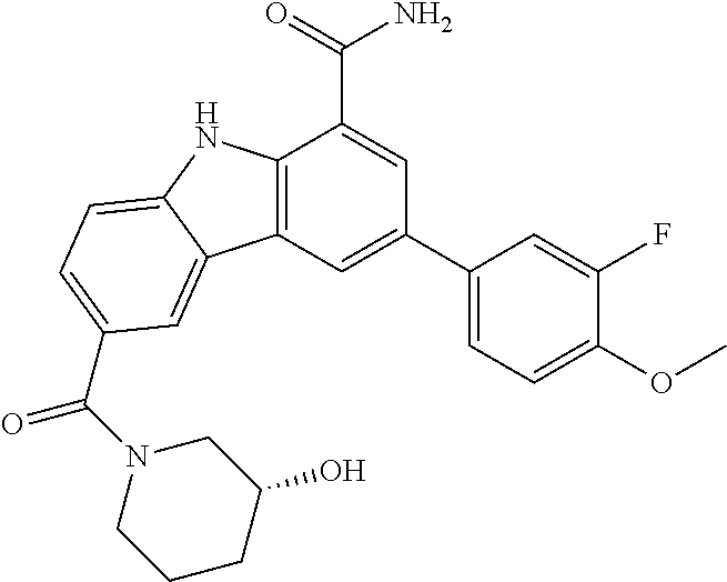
C12=C(C=C(C3=CC=C(OC)C(F)=C3)C=C1C(=O)N)C1=CC(C(N3CCCC(O)C3)=O)=CC=C1N2
